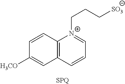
C12=C(C=CC=[N+]1CCC[SO3])C=C([H3CO])C=C2.[SPQ]
